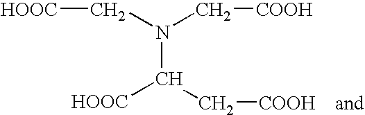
N(C([HOOC])C[COOH])(C[HOOC])C[COOH]
